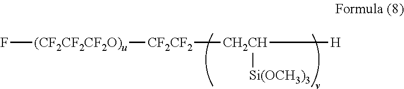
F[(CF2CF2CF2O)u][CF2CF2][CH2CH]([H])[Si(OCH3)3]
